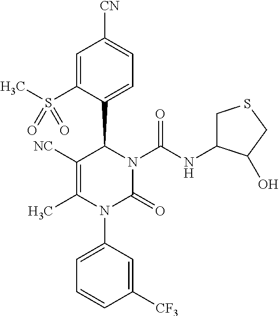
C1=C(S(C)(=O)=O)C(C2N(C(NC3CSCC3O)=O)C(=O)N(C3=CC=CC([CF3])=C3)C(C)=C2[NC])=CC=C1[CN]
